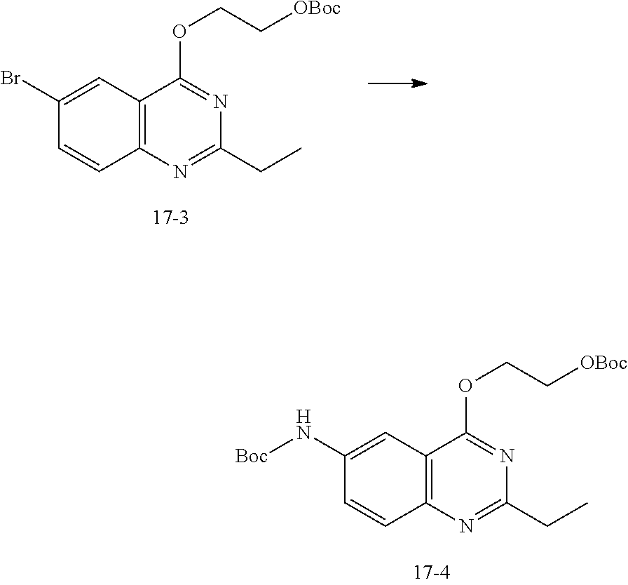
C1=C(Br)C=CC2=C1C(OCC[OBoc])=NC(CC)=N2.C1=C(N[Boc])C=CC2=C1C(OCC[OBoc])=NC(CC)=N2
